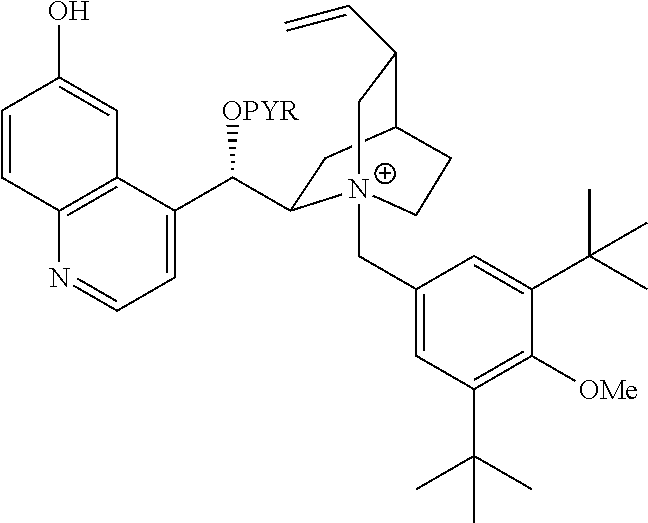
C1=C(C([OPYR])C2CC3C(C=C)C[N+]2(CC2=CC(C(C)(C)C)=C([OMe])C(C(C)(C)C)=C2)CC3)C2=C(N=C1)C=CC(O)=C2
